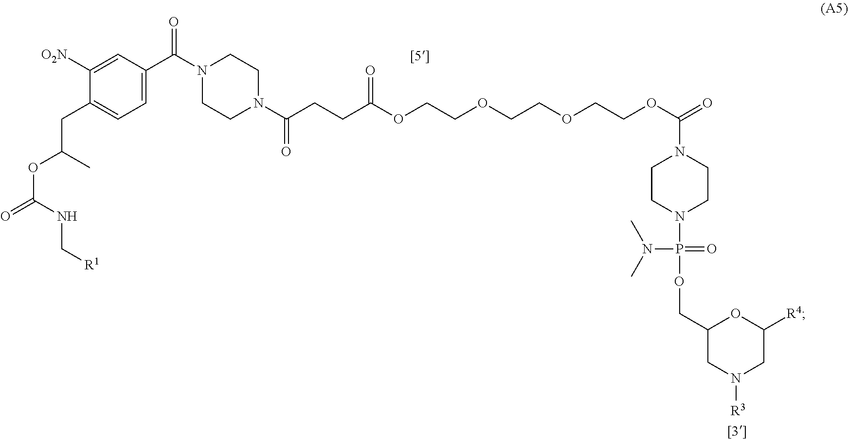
C(CCC(OCCOCCOCCOC(=O)N1CCN(P(OCC2CN([R3])CC([R4])O2)(=O)N(C)C)CC1)=O)(=O)N1CCN(C(C2=CC=C(CC(OC(=O)NC[R1])C)C([O2N])=C2)=O)CC1
